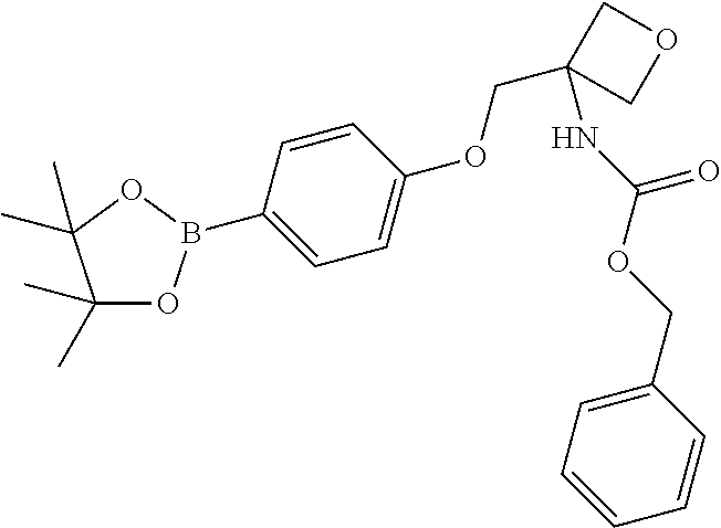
C1(C)(C)OB(C2=CC=C(OCC3(NC(OCC4=CC=CC=C4)=O)COC3)C=C2)OC1(C)C
